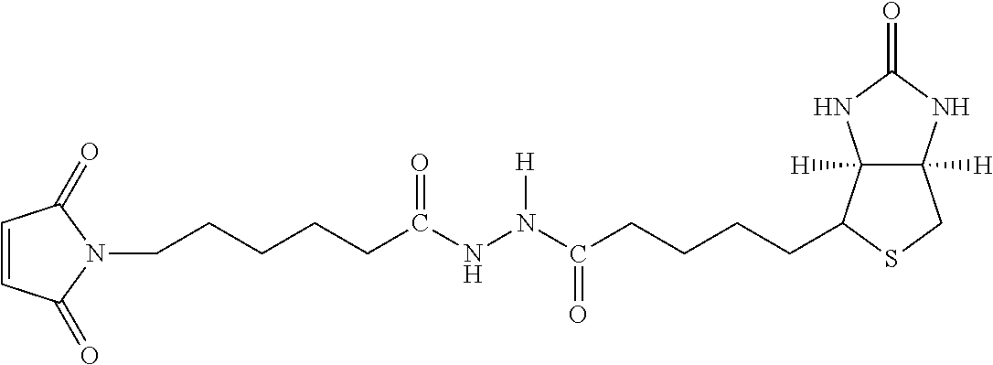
C12([H])C([H])(NC(=O)N1)CSC2CCCCC(N([H])NC(CCCCCN1C(=O)C=CC1=O)=O)=O
